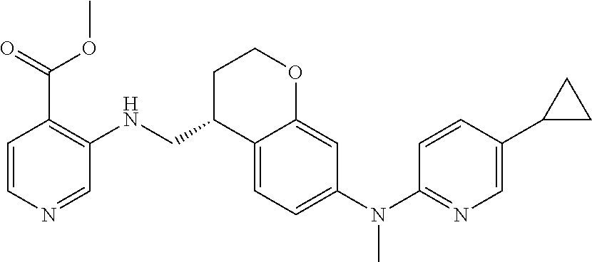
C1=CC(C2CC2)=CN=C1N(C1=CC=C2C(=C1)OCCC2CNC1=C(C(=O)OC)C=CN=C1)C
